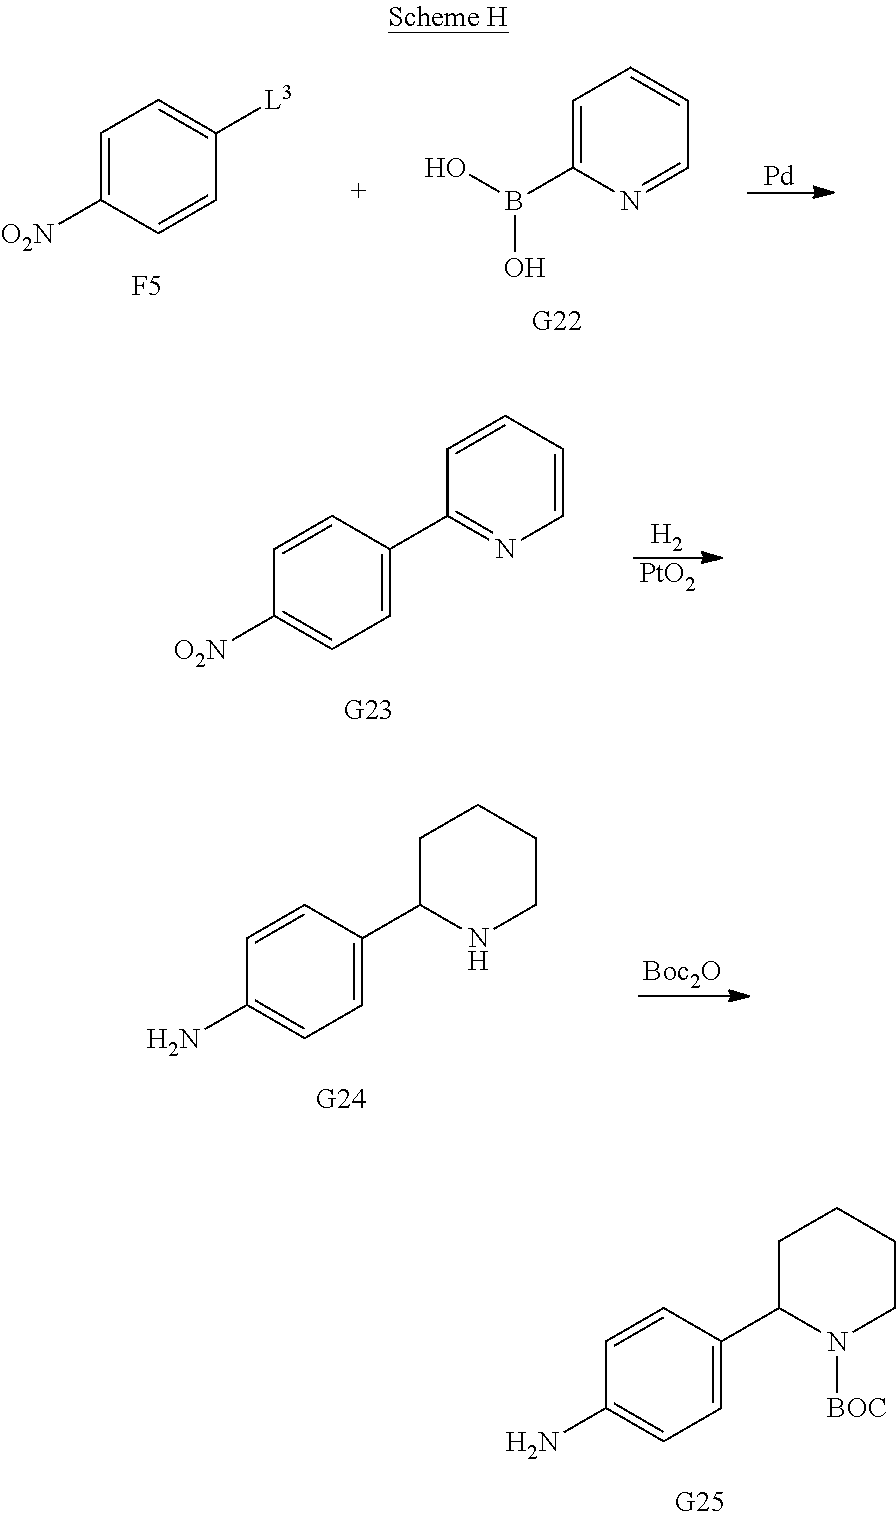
C1=C(C2N([BOC])CCCC2)C=CC(N)=C1.C1=C([O2N])C=CC([L3])=C1.[F5].C1=C(B(O)O)N=CC=C1.[Pd].C1=C(C2=NC=CC=C2)C=CC([O2N])=C1.[H2].[PtO2].C1=C(C2NCCCC2)C=CC(N)=C1.[Boc2O]
